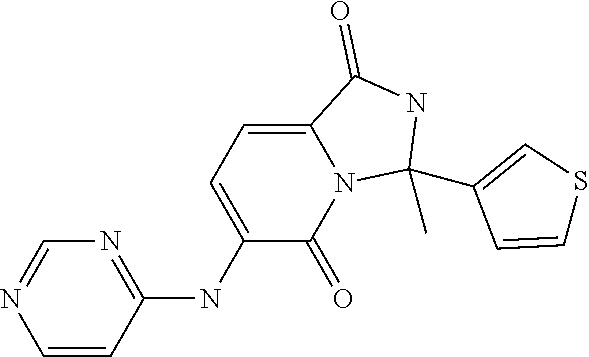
N1=C(NC2=CC=C3N(C2=O)C(C)(C2=CSC=C2)NC3=O)C=CN=C1
